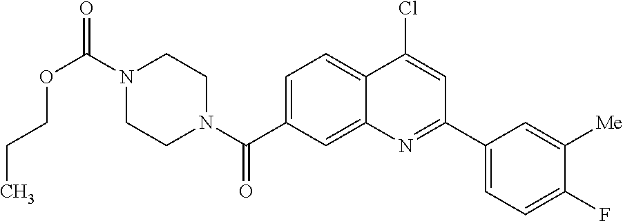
N1(C(OCCC)=O)CCN(C(=O)C2=CC=C3C(=C2)N=C(C2=CC=C(F)C([Me])=C2)C=C3Cl)CC1
